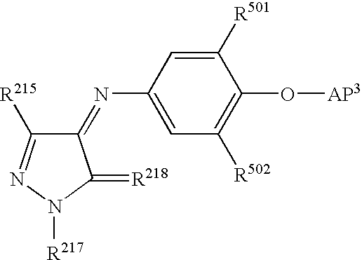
C1(=NC2=CC([R502])=C(O[AP3])C([R501])=C2)C([R215])=NN([R217])C1=[R218]
